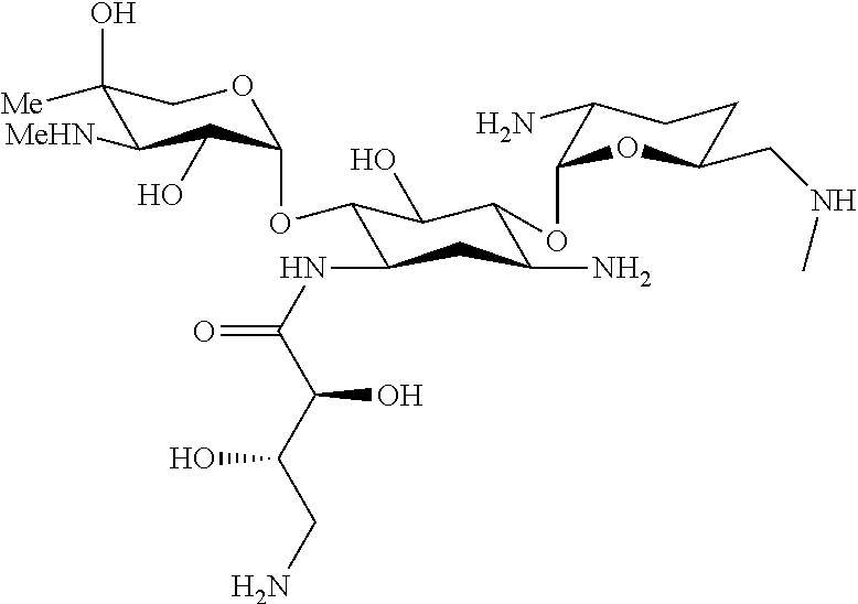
C1(O)([Me])C([MeHN])C(O)C(OC2C(NC(=O)C(C(CN)O)O)CC(N)C(OC3C(N)CCC(CNC)O3)C2O)OC1
